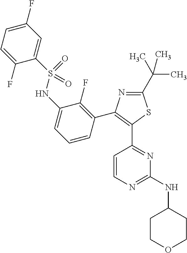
N1=C(C(C)(C)C)SC(C2=NC(NC3CCOCC3)=NC=C2)=C1C1=C(F)C(NS(C2=CC(F)=CC=C2F)(=O)=O)=CC=C1
